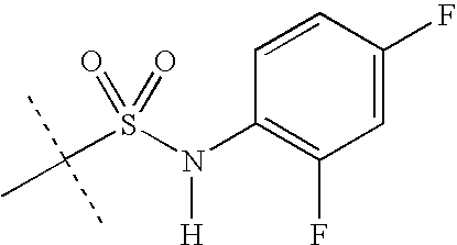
C(S(N(C1=C(F)C=C(F)C=C1)[H])(=O)=O)(C)(C)C
